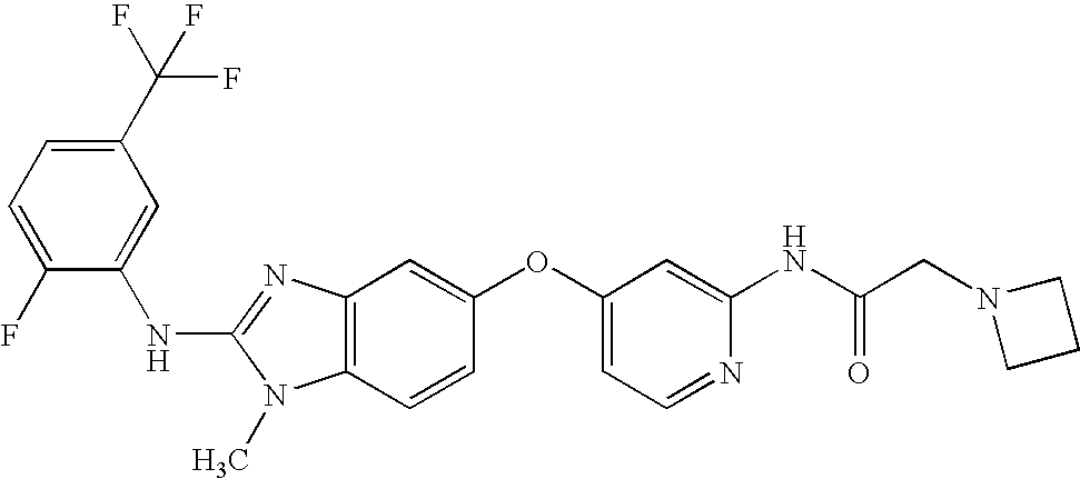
C1(C(F)(F)F)=CC=C(F)C(NC2=NC3=C(N2C)C=CC(OC2=CC=NC(NC(CN4CCC4)=O)=C2)=C3)=C1
